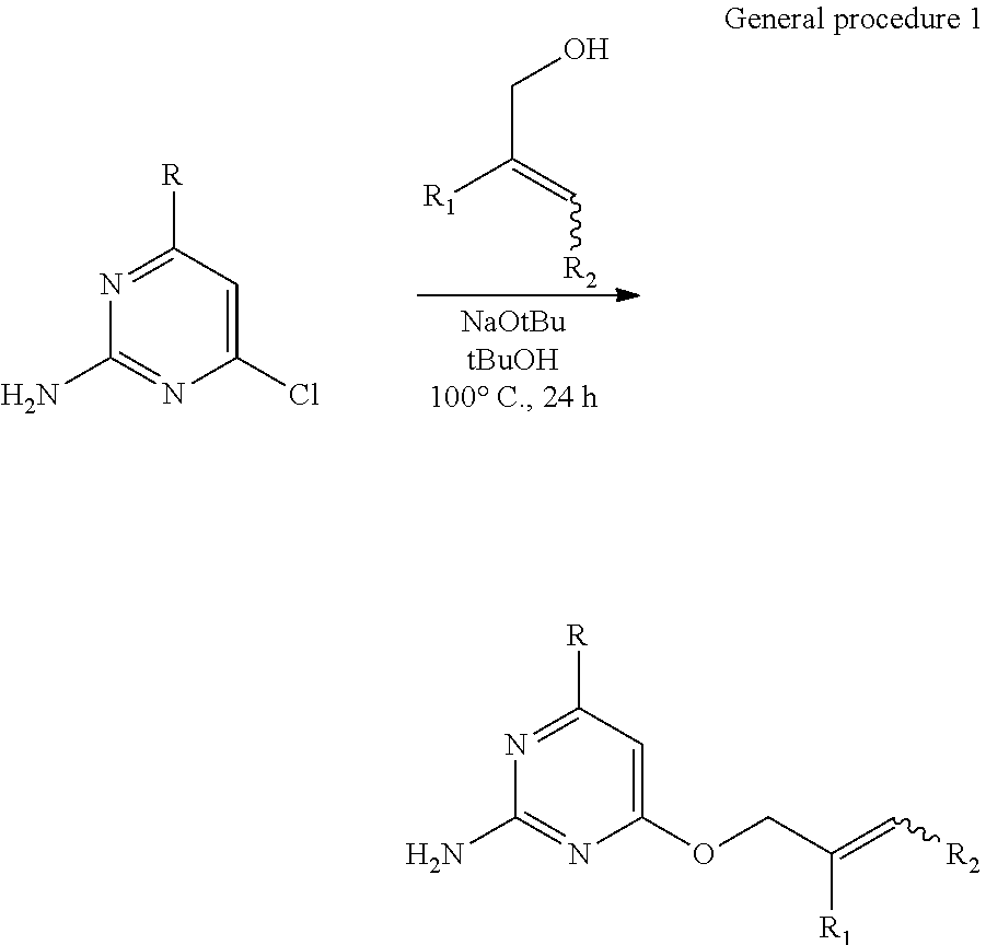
C(C([R1])=C[R2])O.C1(Cl)=CC([R])=NC(N)=N1.C1(OCC(=C[R2])[R1])=CC([R])=NC(N)=N1
